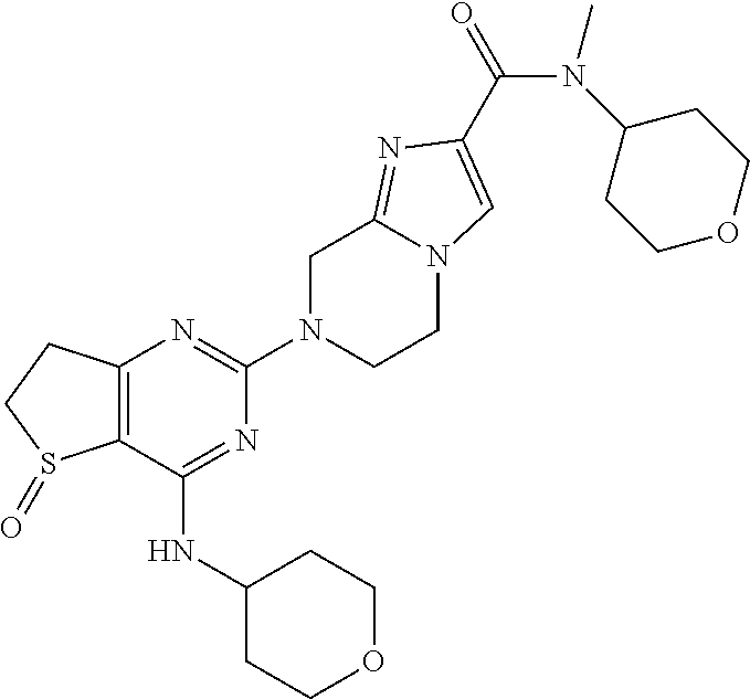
C12=C(C(NC3CCOCC3)=NC(N3CCN4C(=NC(C(=O)N(C5CCOCC5)C)=C4)C3)=N1)S(=O)CC2
